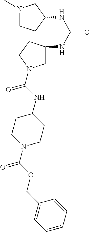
N1(C)CCC(NC(=O)NC2CN(C(=O)NC3CCN(C(=O)OCC4=CC=CC=C4)CC3)CC2)C1
